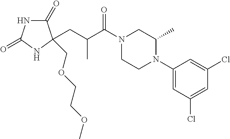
C1(=O)NC(=O)NC1(CC(C(N1CCN(C2=CC(Cl)=CC(Cl)=C2)C(C)C1)=O)C)COCCOC
